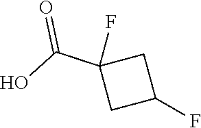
OC(C1(F)CC(F)C1)=O
